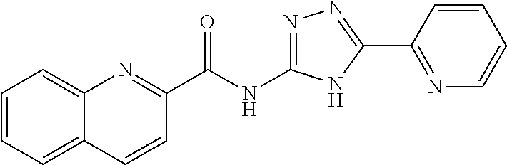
C1=CC=C2C(=C1)N=C(C(NC1=NN=C(C3=NC=CC=C3)N1)=O)C=C2
